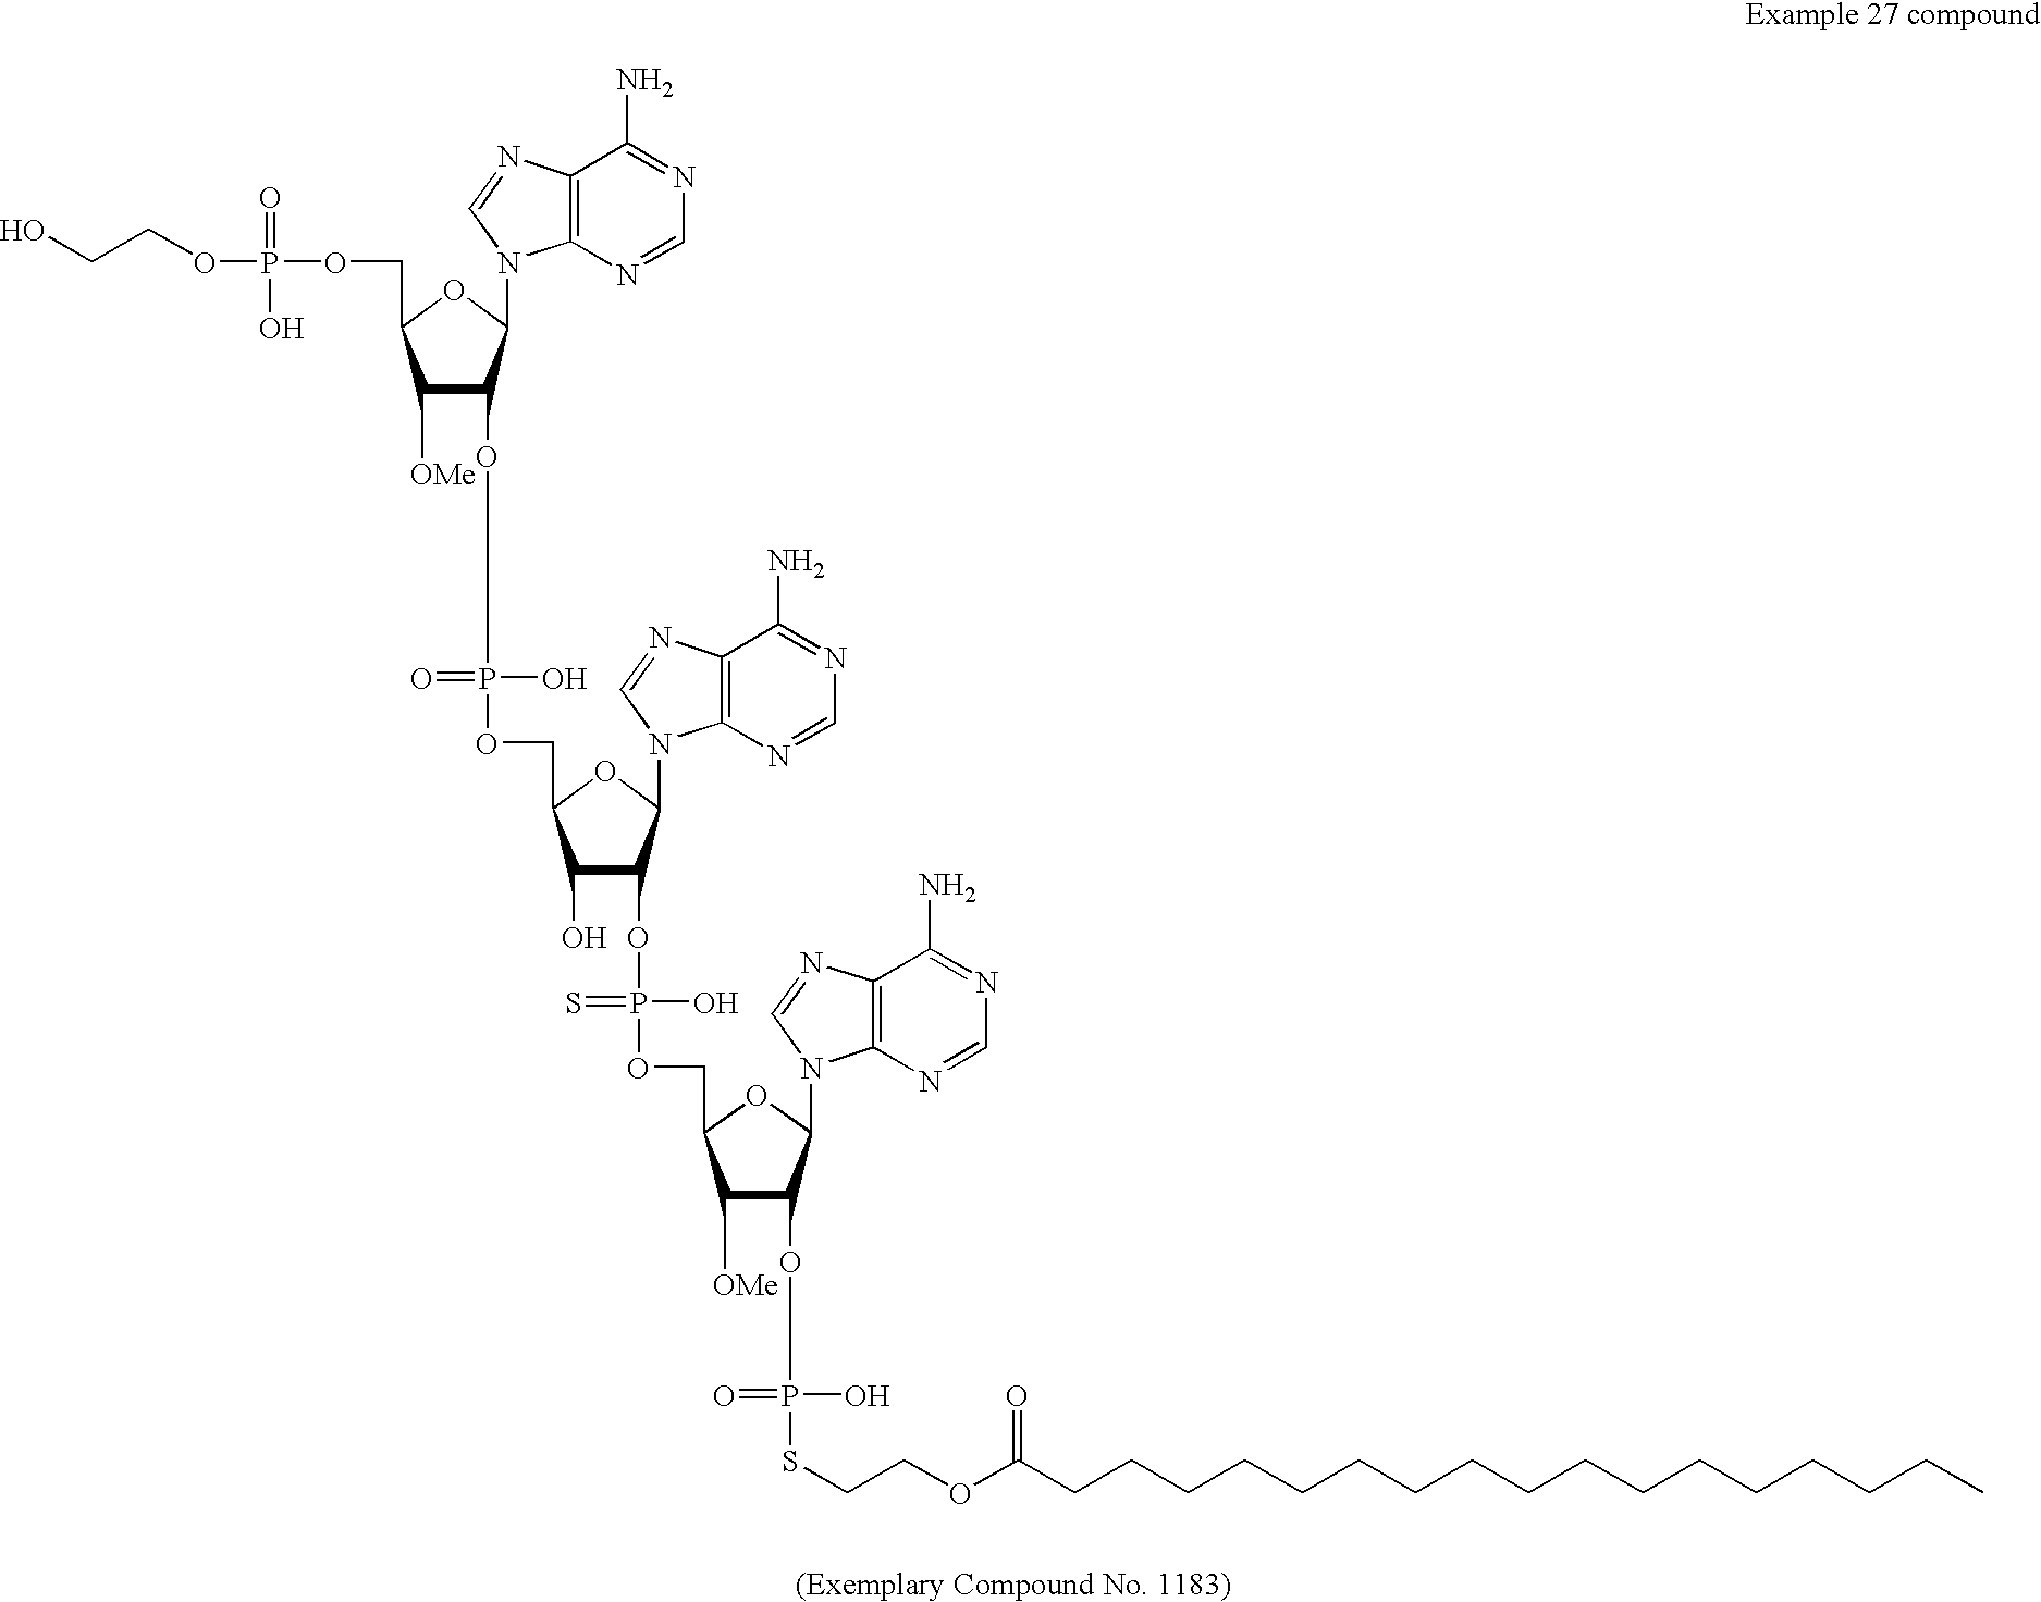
C1([OMe])C(OP(O)(OCC2C(O)C(OP(O)(OCC3C([OMe])C(OP(O)(=O)SCCOC(CCCCCCCCCCCCCCCCC)=O)C(N4C5=C(C(N)=NC=N5)N=C4)O3)=S)C(N3C4=C(C(N)=NC=N4)N=C3)O2)=O)C(N2C3=C(C(N)=NC=N3)N=C2)OC1COP(OCCO)(=O)O
